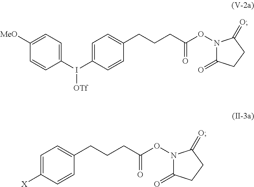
C1(I(C2=CC=C(CCCC(ON3C(=O)CCC3=O)=O)C=C2)[OTf])=CC=C([MeO])C=C1.[X]C1=CC=C(CCCC(ON2C(=O)CCC2=O)=O)C=C1
